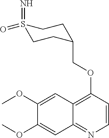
C1(OC)=CC2=C(OCC3CCS(=N)(=O)CC3)C=CN=C2C=C1OC
